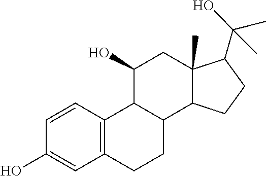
C1=CC2=C(C=C1O)CCC1C2C(O)CC2(C)C1CCC2C(O)(C)C
